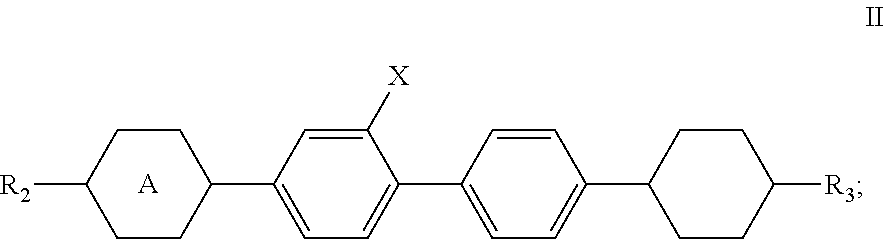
C1([X])=CC(C2CCC([R2])CC2)=CC=C1C1=CC=C(C2CCC([R3])CC2)C=C1.[A]
